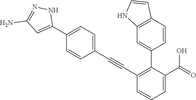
C1=C(C2=CC(N)=NN2)C=CC(C#CC2=C(C3=CC4=C(C=C3)C=CN4)C(C(=O)O)=CC=C2)=C1
